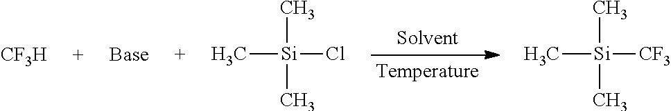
[CF3H].C[Si](C)(C)Cl.C[Si](C)(C)[CF3]
